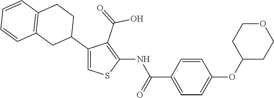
C1(C2CCC3=C(C2)C=CC=C3)=CSC(NC(C2=CC=C(OC3CCOCC3)C=C2)=O)=C1C(=O)O
